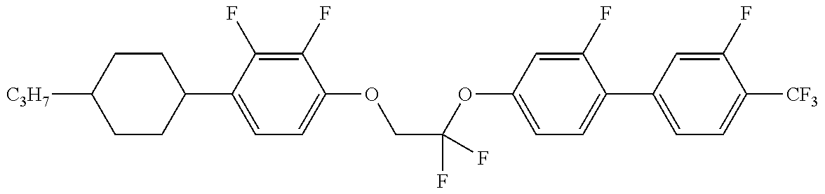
C1CC(C2=CC=C(OCC(F)(OC3=CC=C(C4=CC=C([CF3])C(F)=C4)C(F)=C3)F)C(F)=C2F)CCC1[C3H7]
